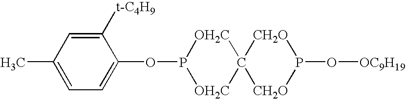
C1(OP2[OH2C]C3([OH2C]2)[CH2O]P(O[OC9H19])[CH2O]3)=CC=C(C)C=C1[t-C4H9]
